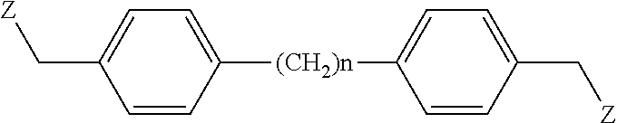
C1=CC([(CH2)n]C2=CC=C(C[Z])C=C2)=CC=C1C[Z]
